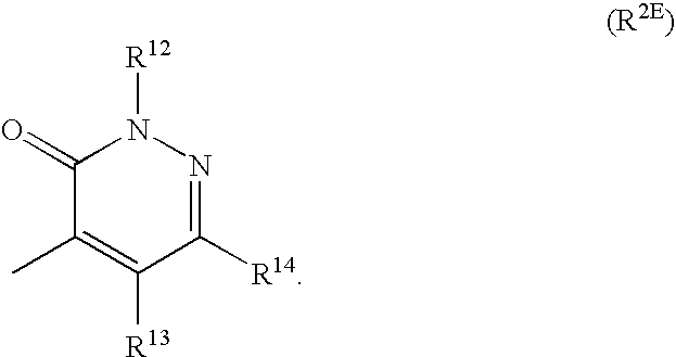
C1(=O)C(C)=C([R13])C([R14])=NN1[R12]
